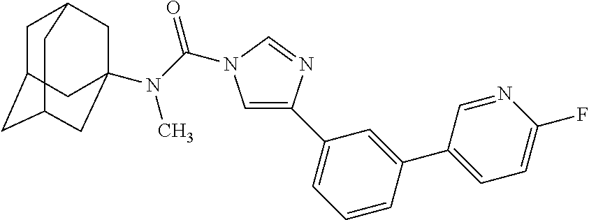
C1C2CC3CC(N(C(=O)N4C=C(C5=CC=CC(C6=CC=C(F)N=C6)=C5)N=C4)C)(CC1C3)C2
